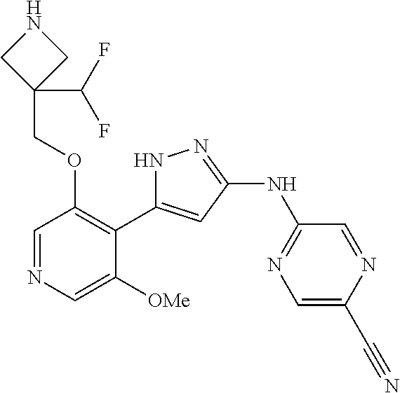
C1=NC=C([OMe])C(C2=CC(NC3=NC=C(C#N)N=C3)=NN2)=C1OCC1(C(F)F)CNC1
